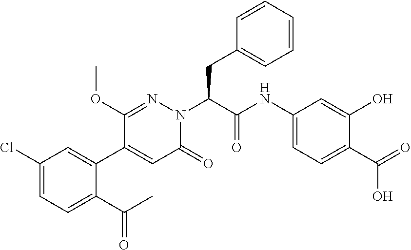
C1(Cl)=CC=C(C(C)=O)C(C2=CC(=O)N(C(CC3=CC=CC=C3)C(NC3=CC=C(C(=O)O)C(O)=C3)=O)N=C2OC)=C1
